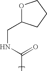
C1(CNC(C)=O)OCCC1
